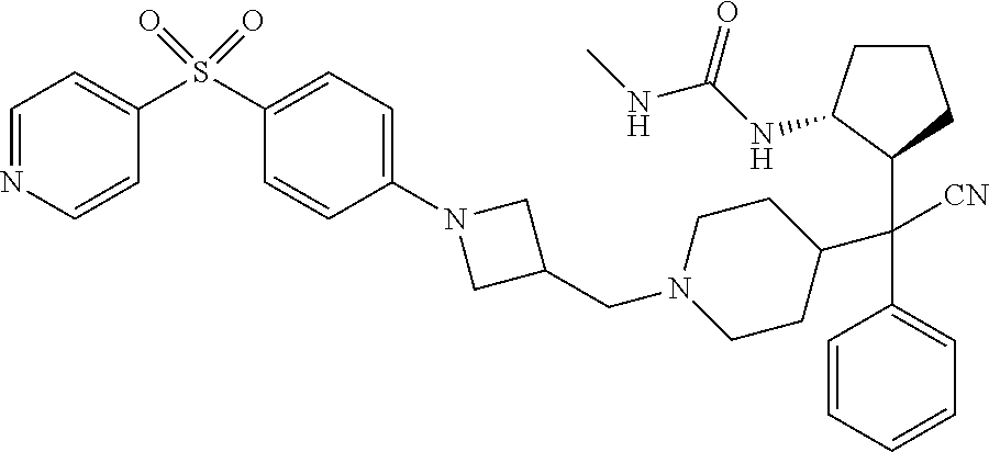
C1=CC=CC=C1C(C1CCN(CC2CN(C3=CC=C(S(=O)(=O)C4=CC=NC=C4)C=C3)C2)CC1)([CN])C1C(NC(NC)=O)CCC1
